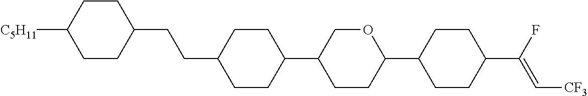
[C5H11]C1CCC(CCC2CCC(C3CCC(C4CCC(C(F)=C[CF3])CC4)OC3)CC2)CC1
